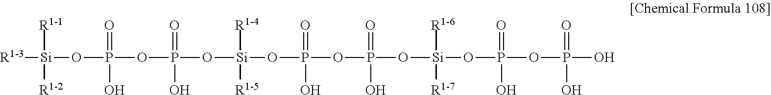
[Si](OP(=O)(OP(O)(O)=O)O)([R1-7])(OP(OP(O[Si](OP(OP(O[Si]([R1-3])([R1-1])[R1-2])(=O)O)(=O)O)([R1-5])[R1-4])(=O)O)(O)=O)[R1-6]
